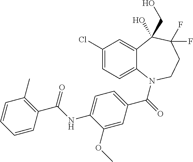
C12=CC(Cl)=CC=C1N(C(=O)C1=CC=C(NC(C3=C(C)C=CC=C3)=O)C(OC)=C1)CCC(F)(F)C2(CO)O
